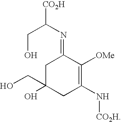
C(O)C(N=C1CC(CO)(O)CC(N[CO2H])=C1[OMe])[CO2H]
